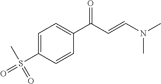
C1=C(S(C)(=O)=O)C=CC(C(C=CN(C)C)=O)=C1
